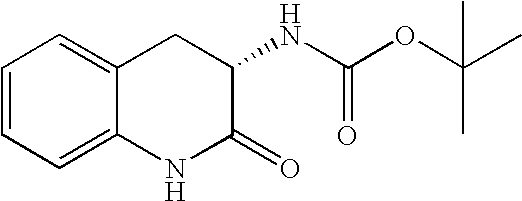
C1=CC=C2C(=C1)CC(NC(OC(C)(C)C)=O)C(=O)N2
